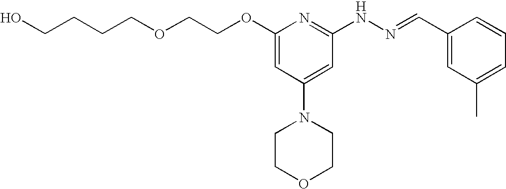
O(CCOC1=CC(N2CCOCC2)=CC(NN=CC2=CC(C)=CC=C2)=N1)CCCCO
